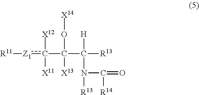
[R11][Z1]c([X12])([X11])C(O[X14])([X13])C([H])(N(C([R14])=O)[R13])[R13]
